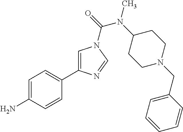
C1=C(N)C=CC(C2=CN(C(=O)N(C3CCN(CC4=CC=CC=C4)CC3)C)C=N2)=C1
